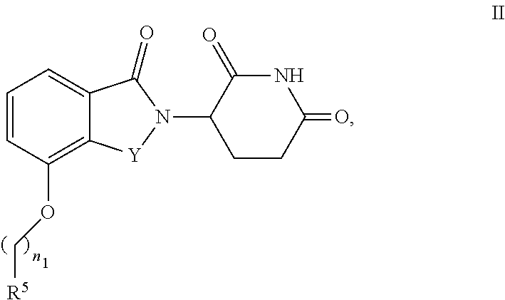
O(C1=C2C(=CC=C1)C(=O)N(C1CCC(=O)NC1=O)[Y]2)C[R5]
